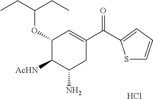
C1(OC(CC)CC)C([AcHN])C(N)CC(C(=O)C2=CC=CS2)=C1.Cl
